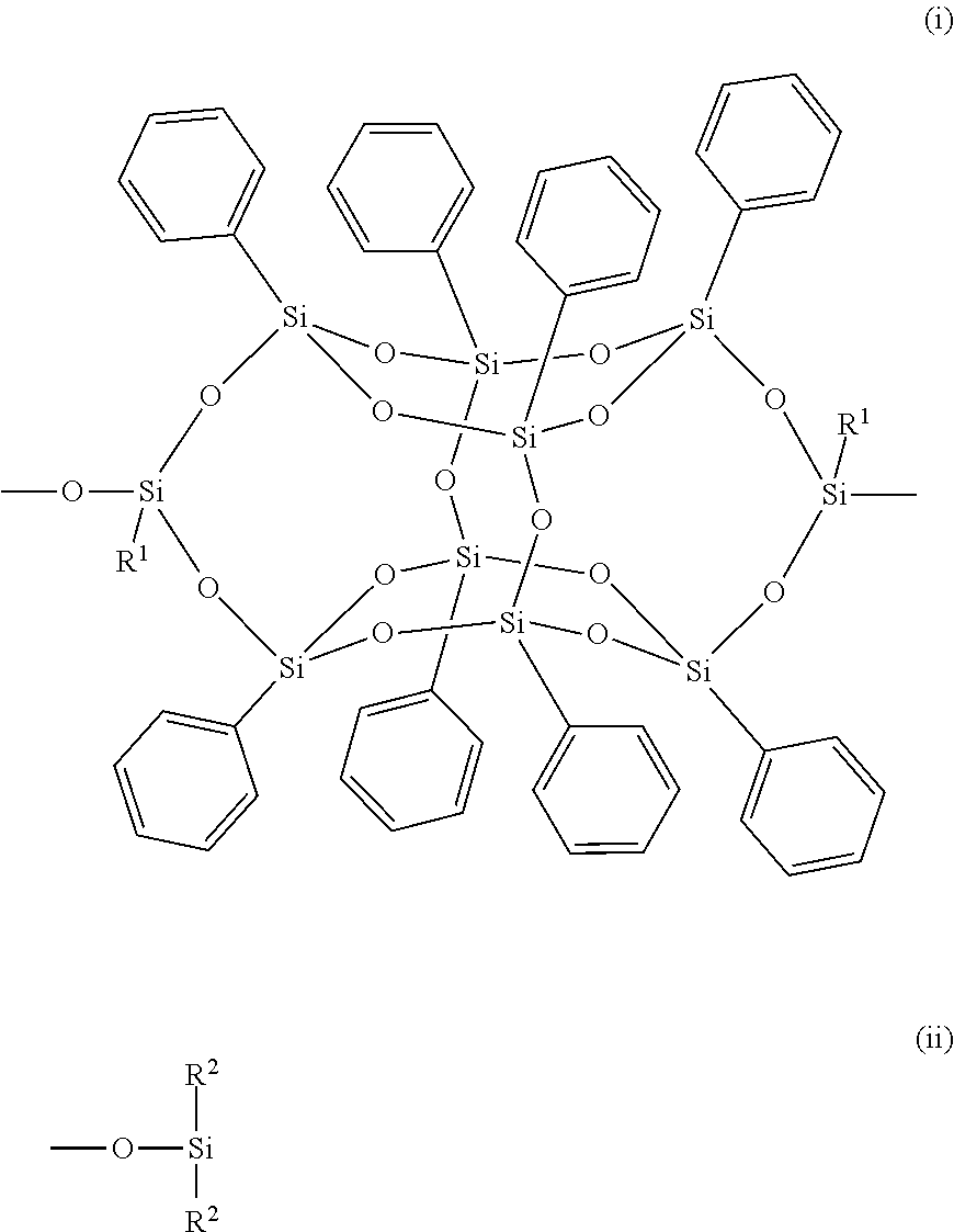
O1[Si]2(C3=CC=CC=C3)O[Si]3(C4=CC=CC=C4)O[Si]4(C5=CC=CC=C5)O[Si](OC)([R1])O[Si]5(C6=CC=CC=C6)O[Si](C6=CC=CC=C6)(O[Si]1(C1=CC=CC=C1)O4)O[Si](C1=CC=CC=C1)(O[Si](C1=CC=CC=C1)(O3)O5)O[Si](C)([R1])O2.CO[Si]([R2])[R2]
